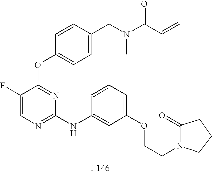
C1(F)=CN=C(NC2=CC(OCCN3CCCC3=O)=CC=C2)N=C1OC1=CC=C(CN(C(C=C)=O)C)C=C1
